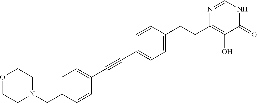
C1=C(CN2CCOCC2)C=CC(C#CC2=CC=C(CCC3=C(O)C(=O)NC=N3)C=C2)=C1
